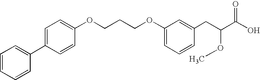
C1=C(OCCCOC2=CC=C(C3=CC=CC=C3)C=C2)C=C(CC(C(O)=O)OC)C=C1
